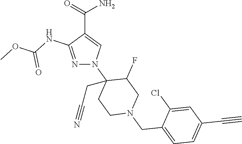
N1=C(NC(OC)=O)C(C(=O)N)=CN1C1(CC#N)CCN(CC2=CC=C(C#C)C=C2Cl)CC1F
